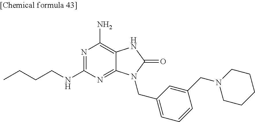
N1=C(NCCCC)N=C2C(=C1N)NC(=O)N2CC1=CC=CC(CN2CCCCC2)=C1
